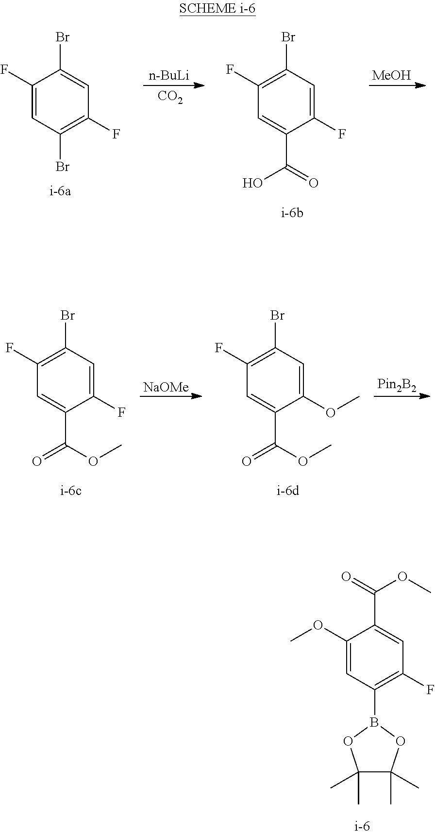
C1(F)=CC(Br)=C(F)C=C1Br.[n-BuLi].[CO2].C1(F)=C(Br)C=C(F)C(C(=O)O)=C1.[MeOH].C1(F)=C(Br)C=C(F)C(C(OC)=O)=C1.[NaOMe].C1(F)=C(Br)C=C(OC)C(C(OC)=O)=C1.[Pin2B2].C1(OC)=CC(B2OC(C)(C)C(C)(C)O2)=C(F)C=C1C(=O)OC
